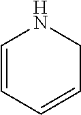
C1=CC=CCN1
